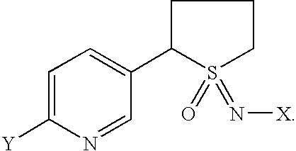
C1=C([Y])N=CC(C2CCCS2(=O)=N[X])=C1
